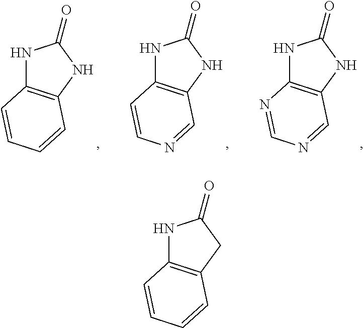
N1C2=C(CC1=O)C=CC=C2.N1C2=C(NC1=O)C=NC=N2.N1C2=C(NC1=O)C=NC=C2.N1C2=C(NC1=O)C=CC=C2
